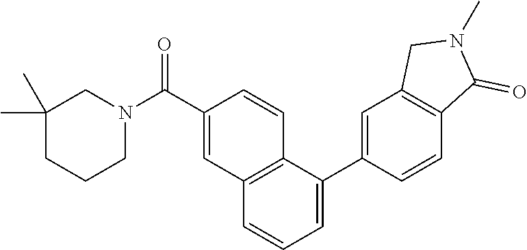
CC1(C)CCCN(C(C2=CC3=C(C=C2)C(C2=CC4=C(C(=O)N(C)C4)C=C2)=CC=C3)=O)C1
